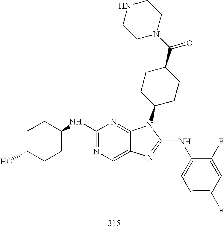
C1(NC2CCC(O)CC2)=NC=C2C(=N1)N(C1CCC(C(=O)N3CCNCC3)CC1)C(NC1=CC=C(F)C=C1F)=N2
